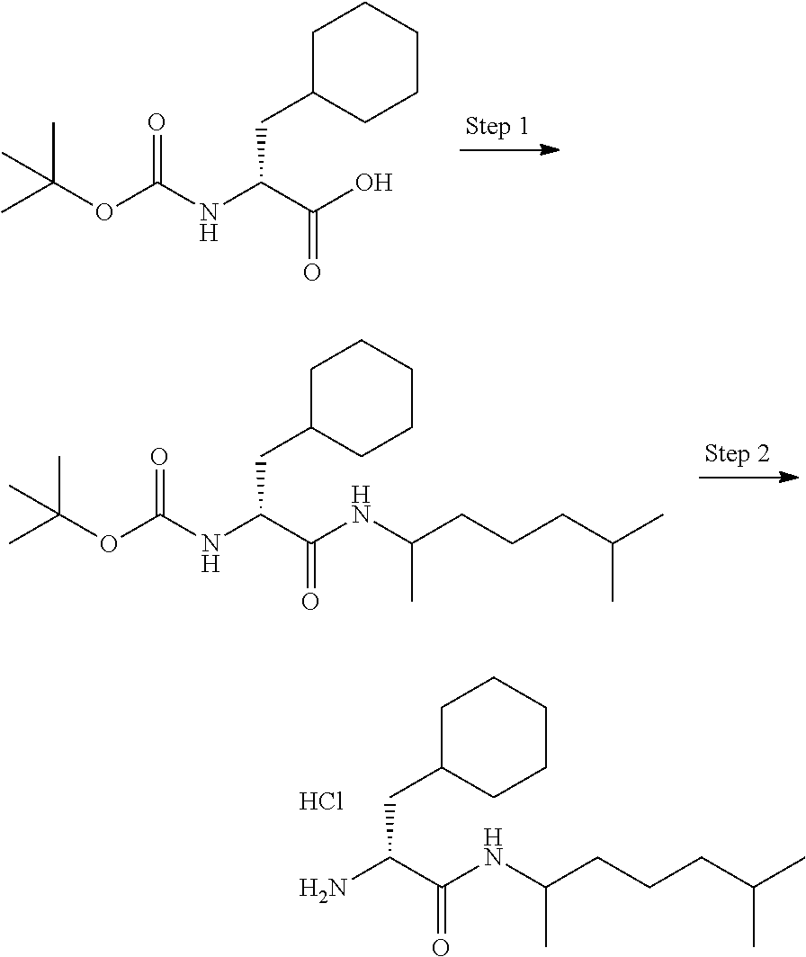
CC(OC(NC(C(O)=O)CC1CCCCC1)=O)(C)C.CC(C)(OC(NC(C(NC(CCCC(C)C)C)=O)CC1CCCCC1)=O)C.NC(C(NC(CCCC(C)C)C)=O)CC1CCCCC1.Cl
